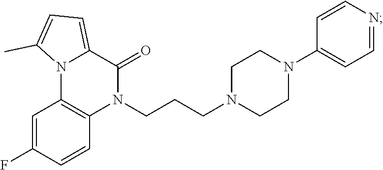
C1=C(F)C=CC2=C1N1C(=CC=C1C)C(=O)N2CCCN1CCN(C2=CC=NC=C2)CC1
